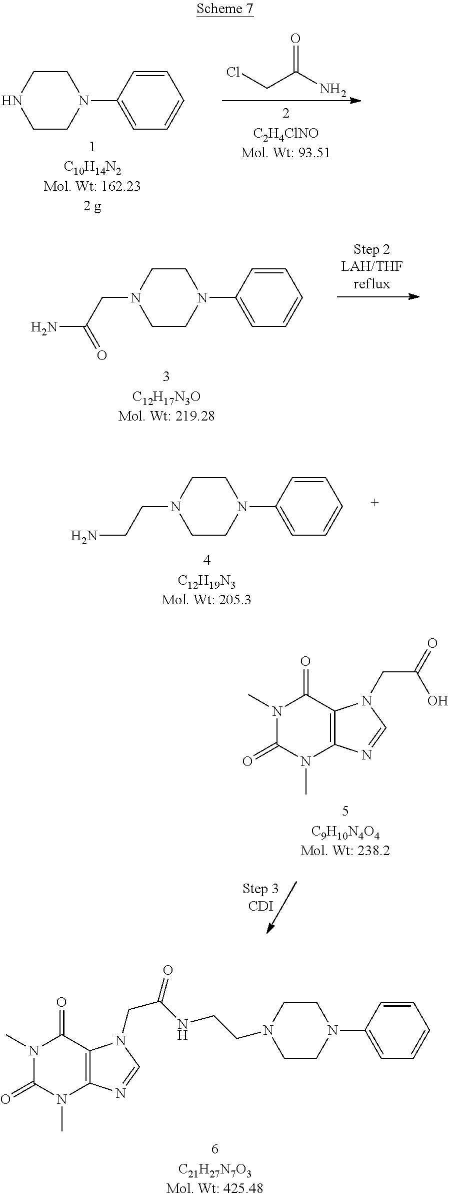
C1CN(C2=CC=CC=C2)CCN1.O=C(N)CCl.C1CN(C2=CC=CC=C2)CCN1CC(N)=O.C1CN(C2=CC=CC=C2)CCN1CCN.N1(C)C(=O)N(C)C2=C(C1=O)N(CC(=O)NCCN1CCN(C3=CC=CC=C3)CC1)C=N2.N1(C)C(=O)N(C)C2=C(C1=O)N(CC(=O)O)C=N2
